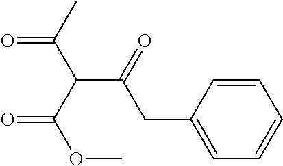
C(C(=O)CC1=CC=CC=C1)(C(OC)=O)C(C)=O
